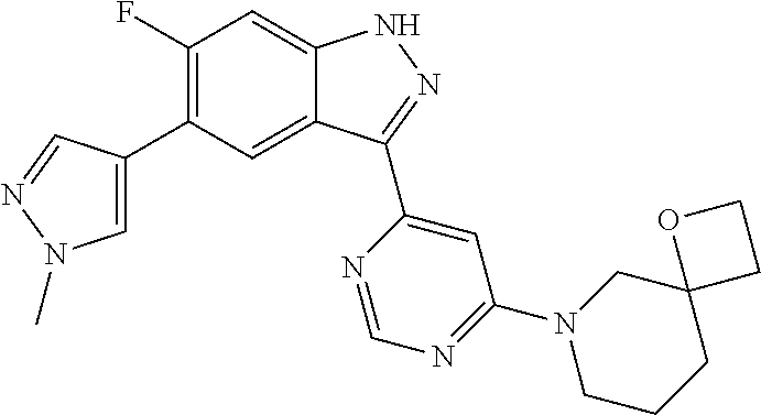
C1(F)=C(C2=CN(C)N=C2)C=C2C(=C1)NN=C2C1=CC(N2CCCC3(C2)CCO3)=NC=N1
